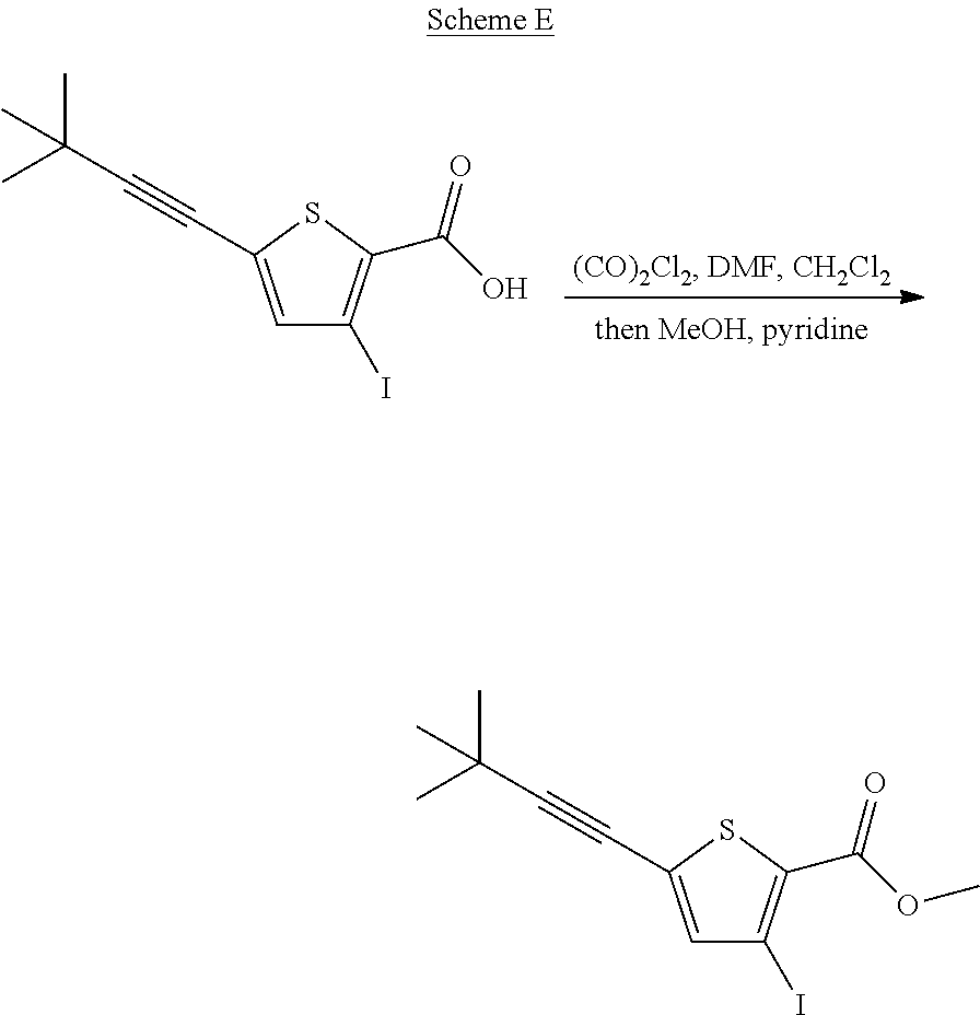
C(=O)(O)C1=C(I)C=C(C#CC(C)(C)C)S1.C(=O)(OC)C1=C(I)C=C(C#CC(C)(C)C)S1
